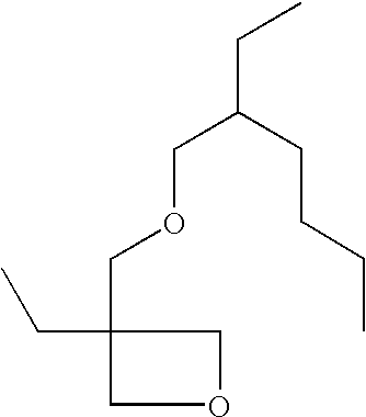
C(C(CCCC)COCC1(CC)COC1)C
